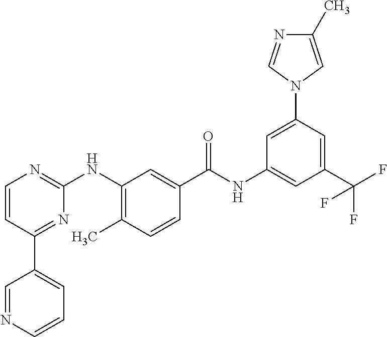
C1=NC=CC=C1C1=NC(NC2=C(C)C=CC(C(NC3=CC(C(F)(F)F)=CC(N4C=NC(C)=C4)=C3)=O)=C2)=NC=C1
